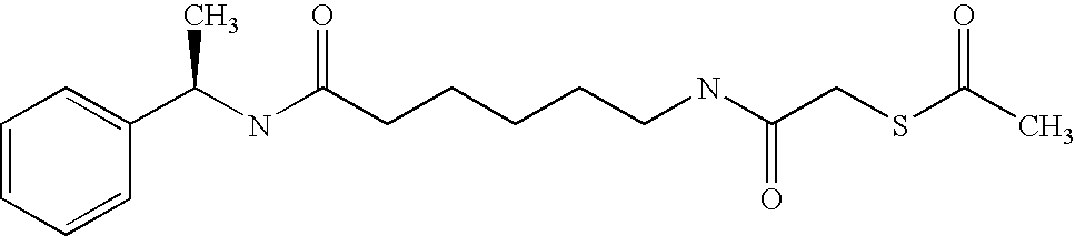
C1=CC=CC(C(NC(CCCCCNC(CSC(C)=O)=O)=O)C)=C1
